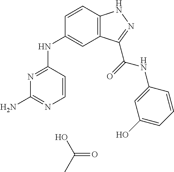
N1=C(NC2=CC3=C(C=C2)NN=C3C(=O)NC2=CC(O)=CC=C2)C=CN=C1N.OC(C)=O
